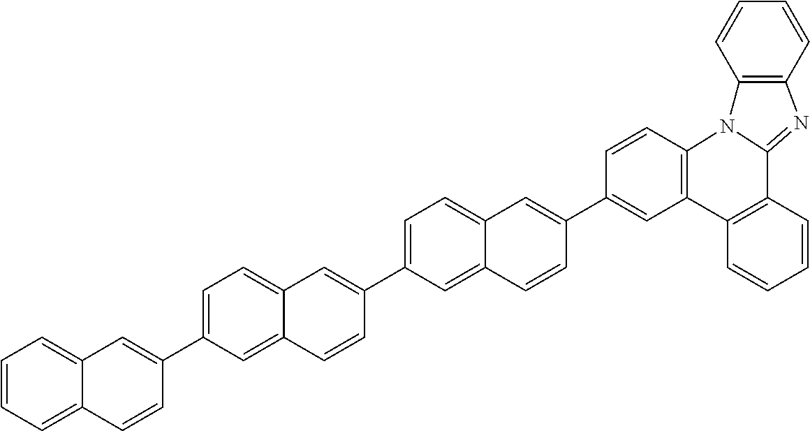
C12=CC=C(C3=CC4=CC=C(C5=CC6=CC=CC=C6C=C5)C=C4C=C3)C=C1C=CC(C1=CC3=C(C=C1)N1C(=NC4=C1C=CC=C4)C1=C3C=CC=C1)=C2
